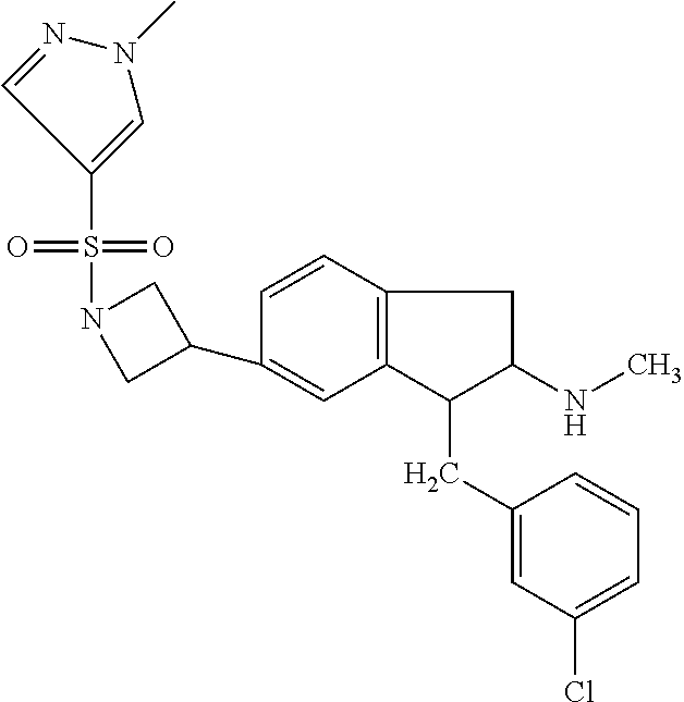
C1(C2CN(S(=O)(=O)C3=CN(C)N=C3)C2)=CC2=C(C=C1)CC(NC)C2CC1=CC(Cl)=CC=C1
